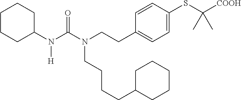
C1CCC(N(C(N(CCC2=CC=C(SC([COOH])(C)C)C=C2)CCCCC2CCCCC2)=O)[H])CC1
